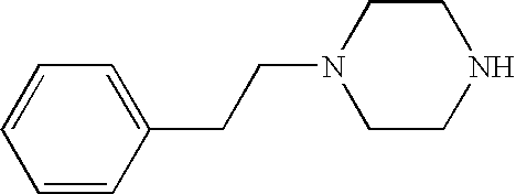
C1=CC(CCN2CCNCC2)=CC=C1
